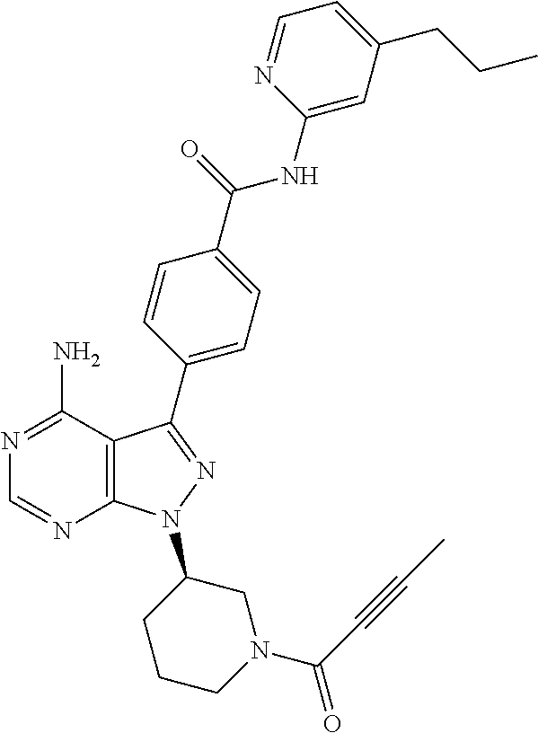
C1=NC2=C(C(N)=N1)C(C1=CC=C(C(=O)NC3=CC(CCC)=CC=N3)C=C1)=NN2C1CCCN(C(C#CC)=O)C1
